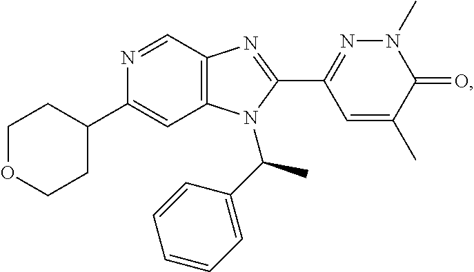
C1(C2CCOCC2)=CC2=C(C=N1)N=C(C1=NN(C)C(=O)C(C)=C1)N2C(C1=CC=CC=C1)C
